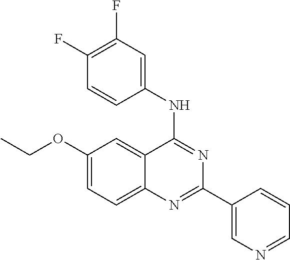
C1(OCC)=CC=C2C(=C1)C(NC1=CC(F)=C(F)C=C1)=NC(C1=CN=CC=C1)=N2
